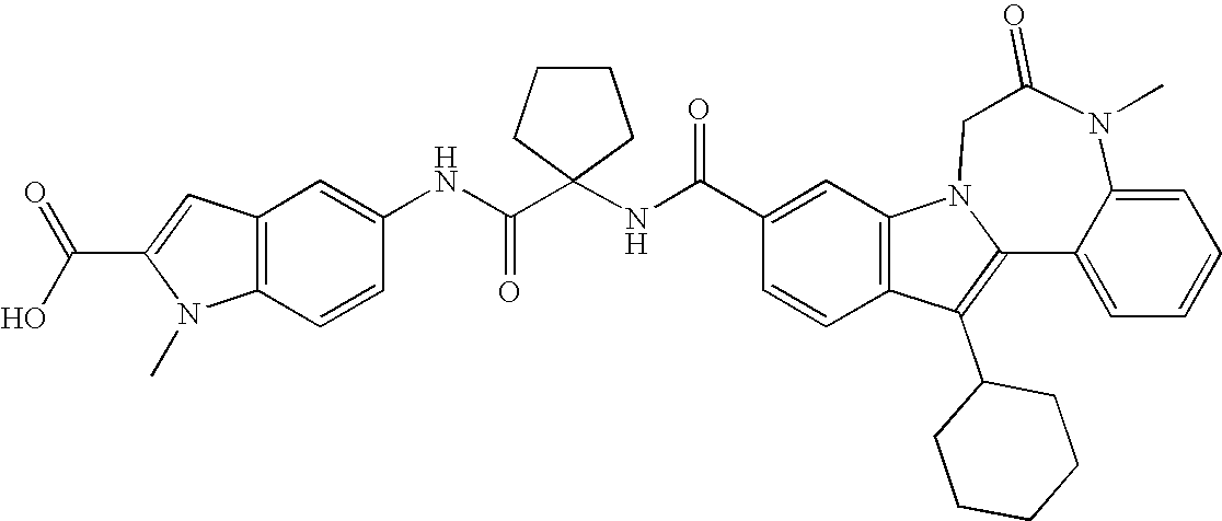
C1(C(NC2(C(NC3=CC4=C(C=C3)N(C)C(C(O)=O)=C4)=O)CCCC2)=O)=CC2=C(C=C1)C(C1CCCCC1)=C1N2CC(=O)N(C)C2=CC=CC=C12
